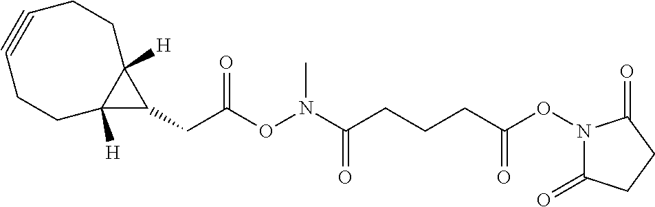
C(C(ON(C(CCCC(ON1C(=O)CCC1=O)=O)=O)C)=O)C1C2([H])C1([H])CCC#CCC2
